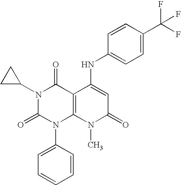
N1(C2CC2)C(=O)N(C2=CC=CC=C2)C2=C(C1=O)C(NC1=CC=C(C(F)(F)F)C=C1)=CC(=O)N2C
